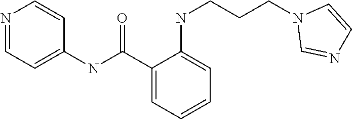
C1=NC=CC(NC(C2=CC=CC=C2NCCCN2C=NC=C2)=O)=C1
